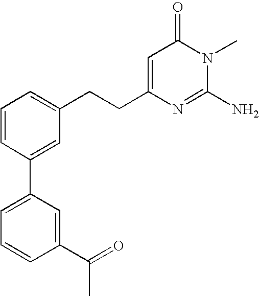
C1=CC(C2=CC=CC(C(=O)C)=C2)=CC(CCC2=CC(=O)N(C)C(N)=N2)=C1
